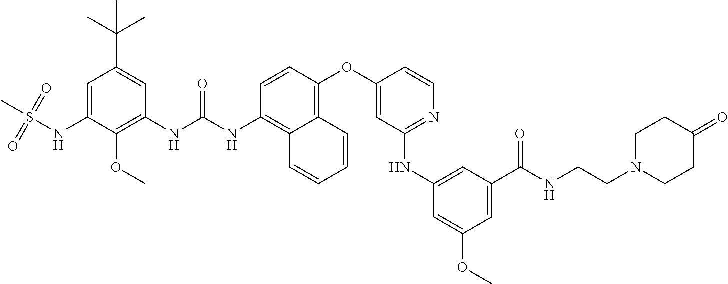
C1=C(NS(=O)(=O)C)C(OC)=C(NC(NC2=C3C(=C(OC4=CC(NC5=CC(C(NCCN6CCC(=O)CC6)=O)=CC(OC)=C5)=NC=C4)C=C2)C=CC=C3)=O)C=C1C(C)(C)C
